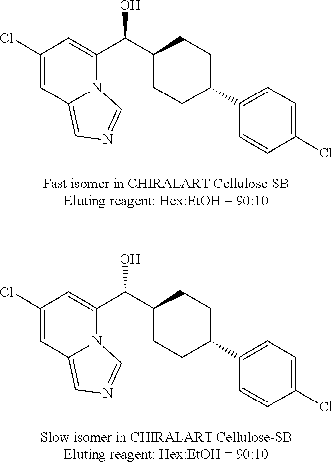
C(O)(C1CCC(C2=CC=C(Cl)C=C2)CC1)C1=CC(Cl)=CC2=CN=CN12.C(O)(C1CCC(C2=CC=C(Cl)C=C2)CC1)C1=CC(Cl)=CC2=CN=CN12
